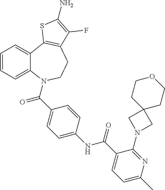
C1=CC=C2C(=C1)C1=C(CCN2C(C2=CC=C(NC(C3=CC=C(C)N=C3N3CC4(C3)CCOCC4)=O)C=C2)=O)C(F)=C(N)S1
